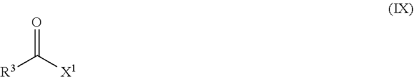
O=C([X1])[R3]
